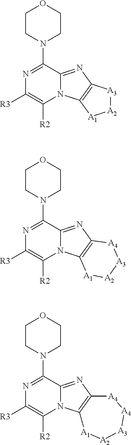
C1CN(C2=NC([R3])=C([R2])N3C2=NC2=C3[A1][A2][A3]2)CCO1.C1CN(C2=NC([R3])=C([R2])N3C2=NC2=C3[A1][A2][A3][A4]2)CCO1.C1CN(C2=NC([R3])=C([R2])N3C2=NC2=C3[A1][A2][A3][A4][A4]2)CCO1
